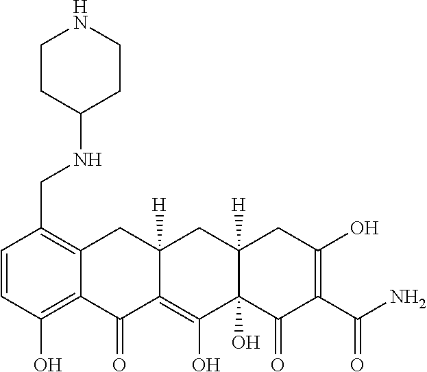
C1=CC(O)=C2C(=C1CNC1CCNCC1)CC1([H])C(=C(O)C3(O)C([H])(C1)CC(O)=C(C(N)=O)C3=O)C2=O
